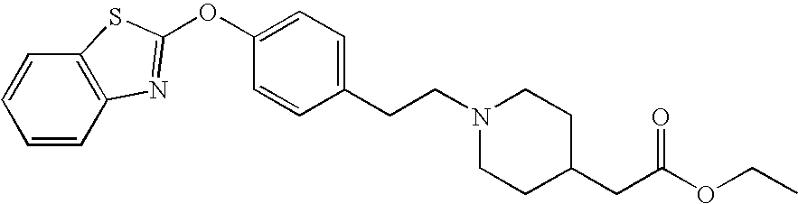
C12=C(C=CC=C1)N=C(OC1=CC=C(CCN3CCC(CC(OCC)=O)CC3)C=C1)S2
